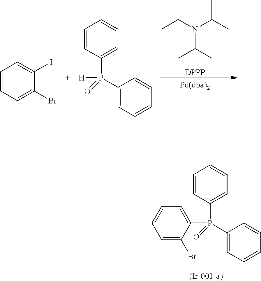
CCN(C(C)C)C(C)C.[DPPP].C1=CC=C(Br)C(I)=C1.C1(P(C2=CC=CC=C2)([H])=O)=CC=CC=C1.C1(P(C2=CC=CC=C2)(C2=CC=CC=C2Br)=O)=CC=CC=C1
